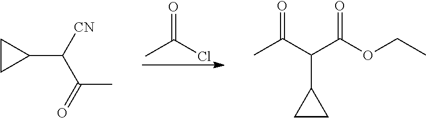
C1CC1C([CN])C(C)=O.O=C(C)Cl.CC(=O)C(C1CC1)C(=O)OCC
